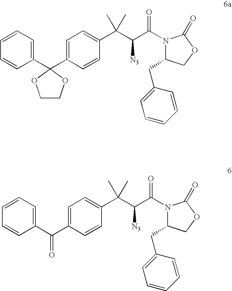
C1=CC=CC(C2(C3=CC=C(C(C(C(N4C(CC5=CC=CC=C5)COC4=O)=O)[N3])(C)C)C=C3)OCCO2)=C1.C1=CC=CC(C(C2=CC=C(C(C(C(N3C(CC4=CC=CC=C4)COC3=O)=O)[N3])(C)C)C=C2)=O)=C1
